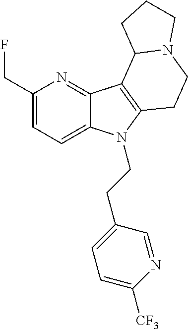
C1(CF)=CC=C2C(=N1)C1=C(N2CCC2=CC=C([CF3])N=C2)CCN2C1CCC2
